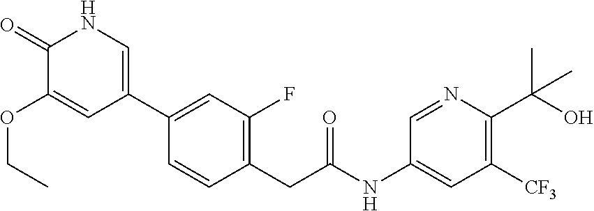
C1(NC(CC2=C(F)C=C(C3=CNC(=O)C(OCC)=C3)C=C2)=O)=CC([CF3])=C(C(O)(C)C)N=C1
